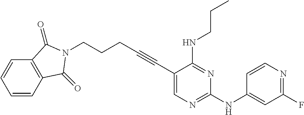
C(#CC1=CN=C(NC2=CC(F)=NC=C2)N=C1NCCC)CCCN1C(=O)C2=C(C=CC=C2)C1=O
